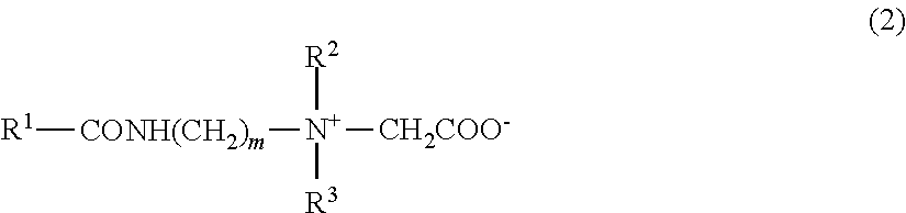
[R1][CONH(CH2)m][N+]([R2])([R3])[CH2COO-]
